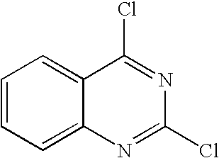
C1=CC=C2C(=C1)C(Cl)=NC(Cl)=N2
